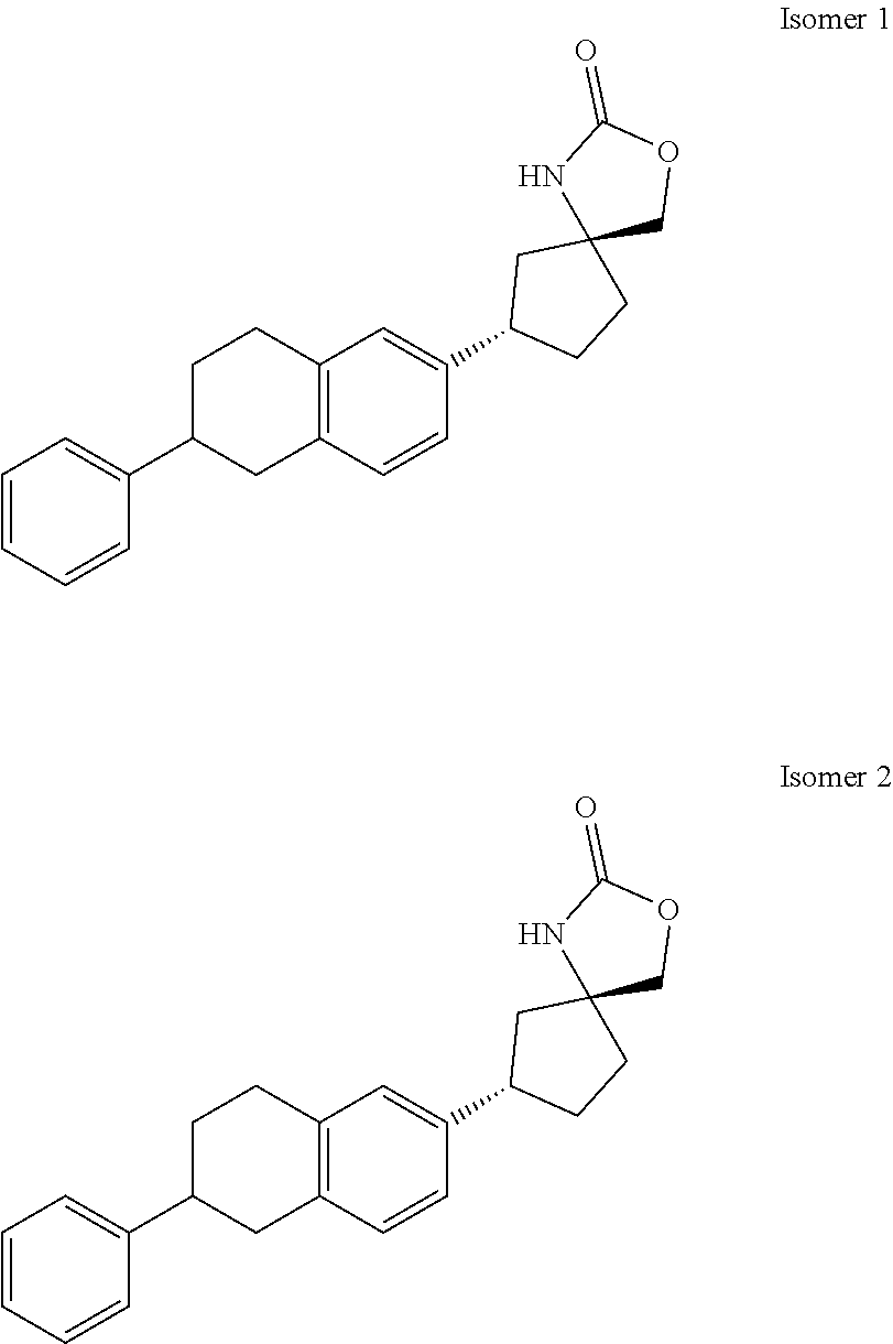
C1=CC=CC(C2CC3=C(CC2)C=C(C2CCC4(C2)COC(=O)N4)C=C3)=C1.C1=CC=CC(C2CC3=C(CC2)C=C(C2CCC4(C2)COC(=O)N4)C=C3)=C1
